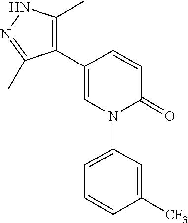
C1=CC(C2=C(C)NN=C2C)=CN(C2=CC=CC([CF3])=C2)C1=O
